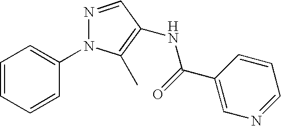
C1=CC=CC(N2N=CC(NC(=O)C3=CN=CC=C3)=C2C)=C1
